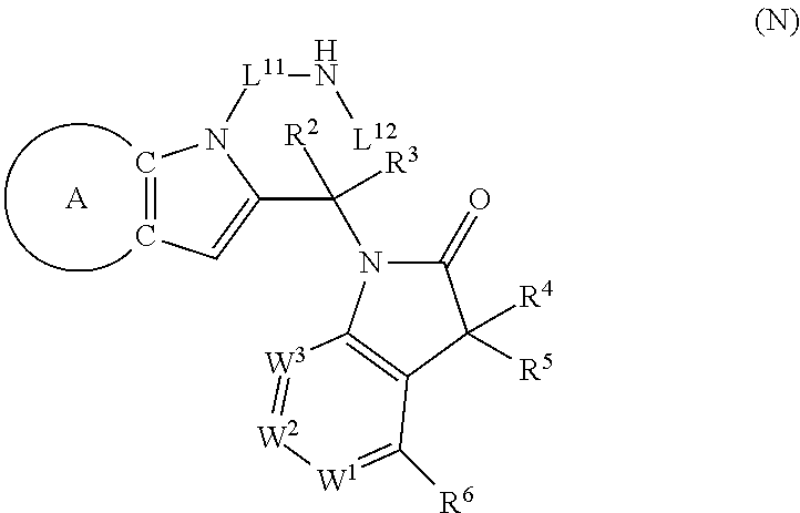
[A].C1=CC=C(C([R3])(N2C(=O)C([R4])([R5])C3=C2[W3]=[W2][W1]=C3[R6])[R2])N1[L11]N[L12]
